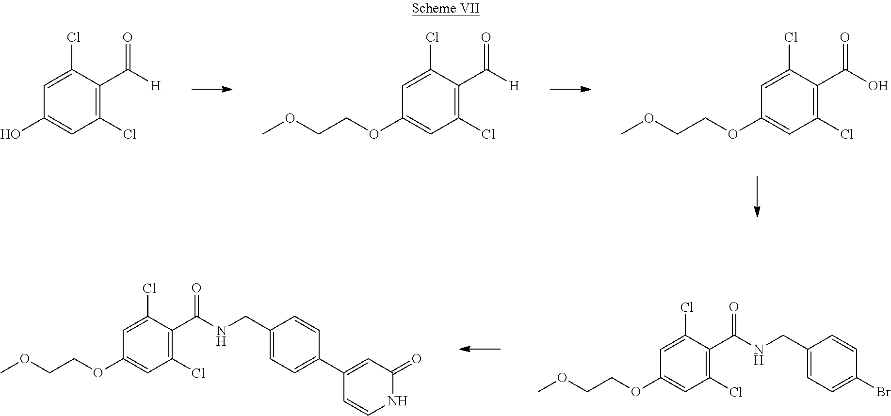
C1=C(Cl)C(C(=O)O)=C(Cl)C=C1OCCOC.C1=C(Cl)C(C(=O)[H])=C(Cl)C=C1OCCOC.C1=C(Cl)C(C(=O)[H])=C(Cl)C=C1O.C1=C(Cl)C(C(=O)NCC2=CC=C(Br)C=C2)=C(Cl)C=C1OCCOC.C1=C(Cl)C(C(=O)NCC2=CC=C(C3=CC(=O)NC=C3)C=C2)=C(Cl)C=C1OCCOC
